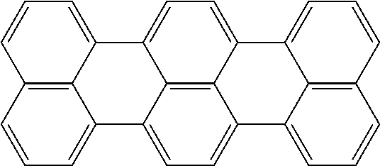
C12=CC=C3C4=CC=CC5=C4C(=CC=C5)C4=CC=C(C5=CC=CC6=C5C1=CC=C6)C2=C34
